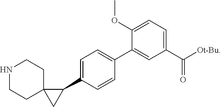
C1(C2=CC=C(C3C4(C3)CCNCC4)C=C2)=CC(C(=O)[Ot-Bu])=CC=C1OC
